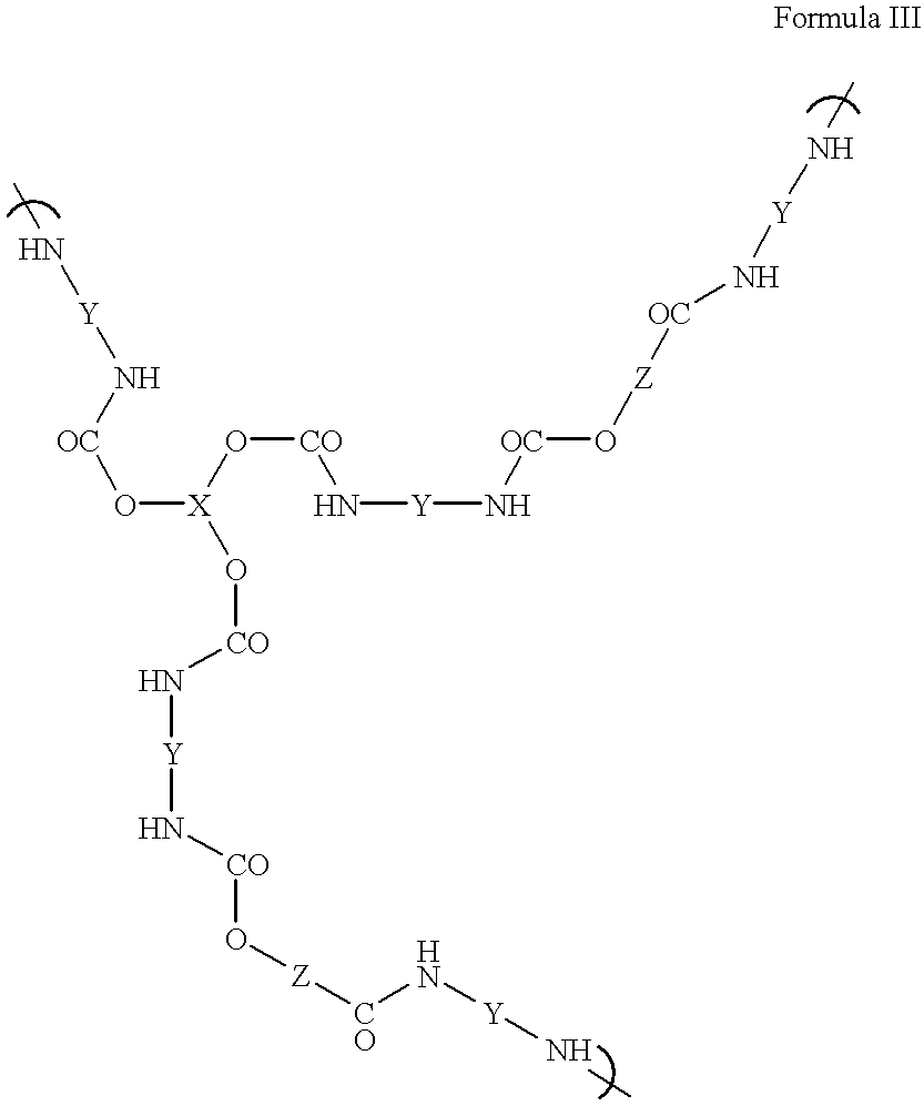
O([X](O[CO]N[Y]N[CO]O[Z][CO]N[Y]NC)O[CO]N[Y]N[OC]O[Z][OC]N[Y]NC)[OC]N[Y]NC
